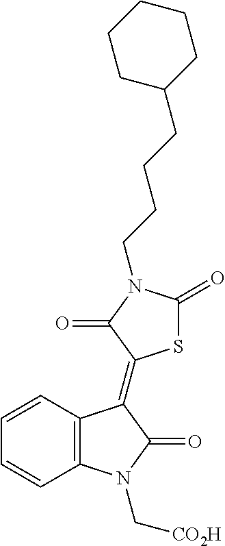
C12=C(C=CC=C1)C(=C1SC(=O)N(CCCCC3CCCCC3)C1=O)C(=O)N2C[CO2H]
